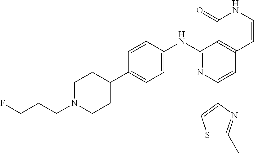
C12=C(C=CNC1=O)C=C(C1=CSC(C)=N1)N=C2NC1=CC=C(C2CCN(CCCF)CC2)C=C1
